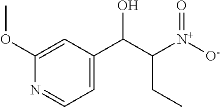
N1=CC=C(C(C([N+]([O-])=O)CC)O)C=C1OC
